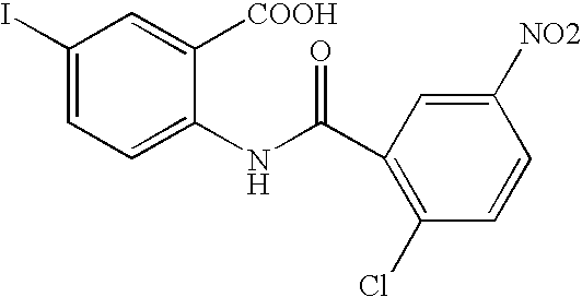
C1(I)=CC=C(NC(C2=C(Cl)C=CC([NO2])=C2)=O)C([COOH])=C1
